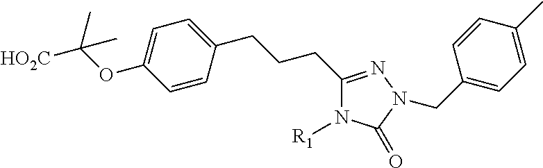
C1=CC(CCCC2=NN(CC3=CC=C(C)C=C3)C(=O)N2[R1])=CC=C1OC([HO2C])(C)C
